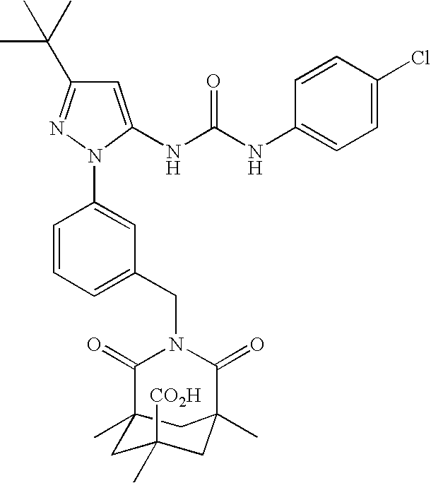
N(C(NC1=CC=C(Cl)C=C1)=O)C1=CC(C(C)(C)C)=NN1C1=CC(CN2C(=O)C3(C)CC(C)([CO2H])CC(C)(C2=O)C3)=CC=C1
